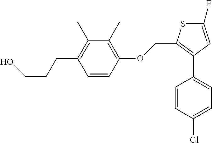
S1C(F)=CC(C2=CC=C(Cl)C=C2)=C1COC1=C(C)C(C)=C(CCCO)C=C1
